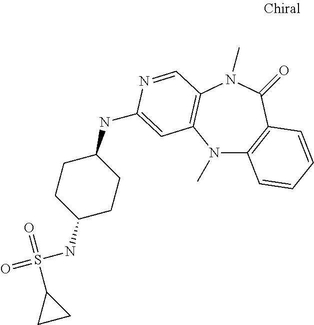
N1(C)C2=C(C(=O)N(C)C3=C1C=C(NC1CCC(NS(=O)(=O)C4CC4)CC1)N=C3)C=CC=C2
